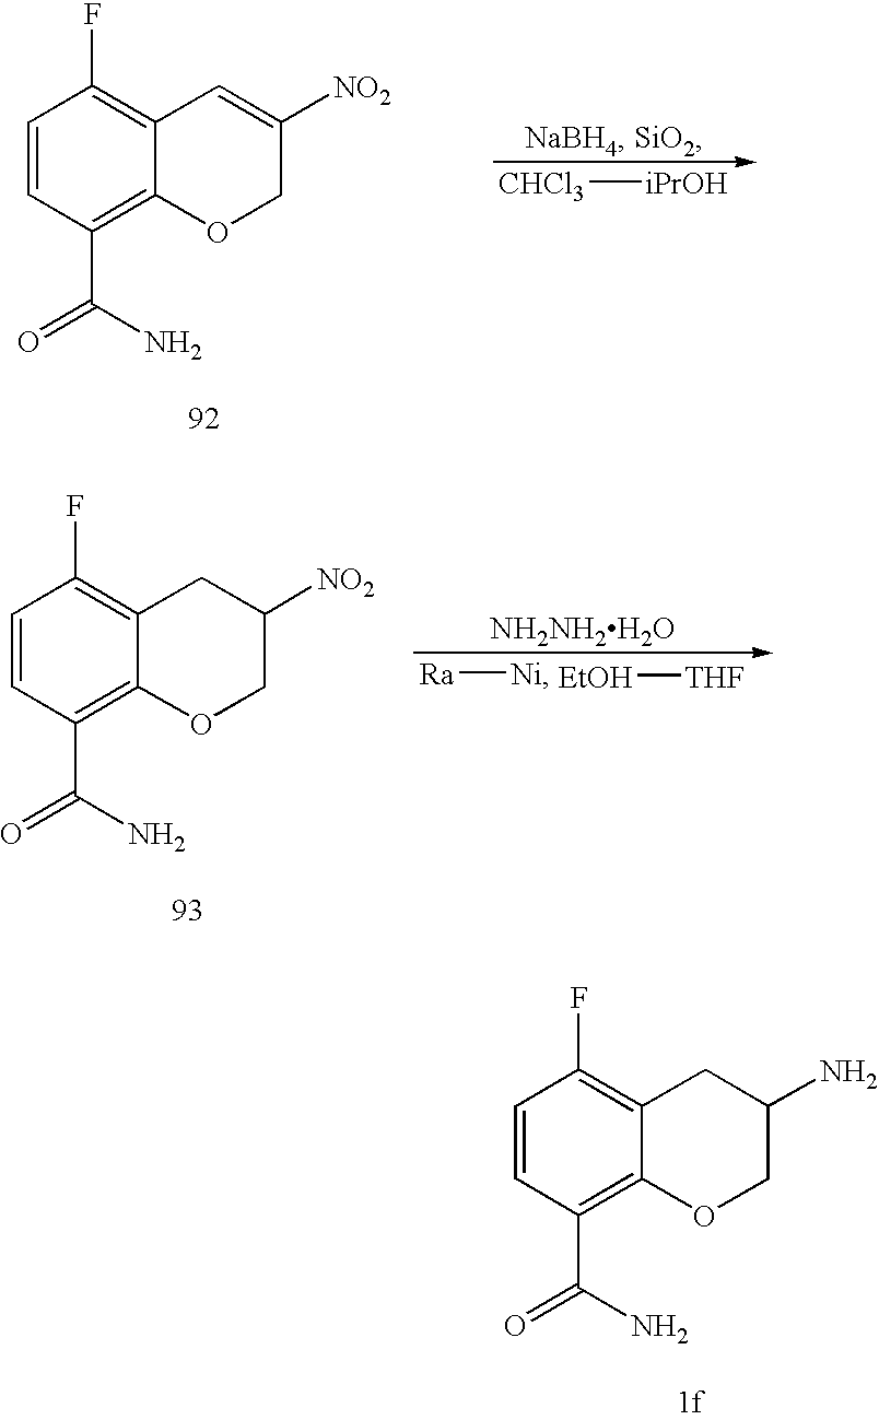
C1(C(N)=O)=C2C(=C(F)C=C1)C=C([NO2])CO2.[CHCl3][iPrOH].[Ra][Ni].[EtOH][THF].[NH2NH2H2O].C1(C(N)=O)=C2C(=C(F)C=C1)CC([NO2])CO2.C1(C(N)=O)=C2C(=C(F)C=C1)CC(N)CO2
